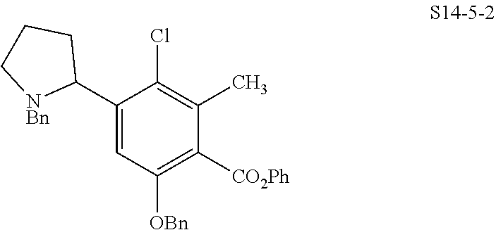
C1(C2CCC[NBn]2)=CC([OBn])=C([CO2Ph])C(C)=C1Cl
